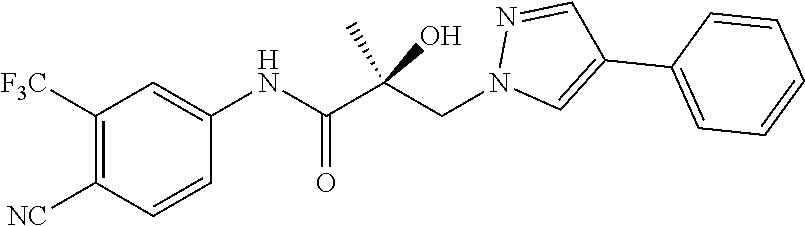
C1([NC])=C([F3C])C=C(NC(C(CN2C=C(C3=CC=CC=C3)C=N2)(C)O)=O)C=C1
